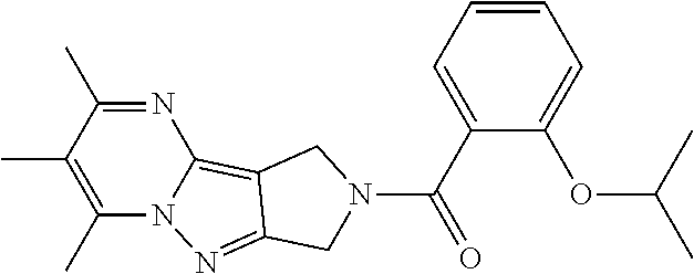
C1(C)=C(C)C(C)=NC2=C3C(=NN12)CN(C(C1=CC=CC=C1OC(C)C)=O)C3
